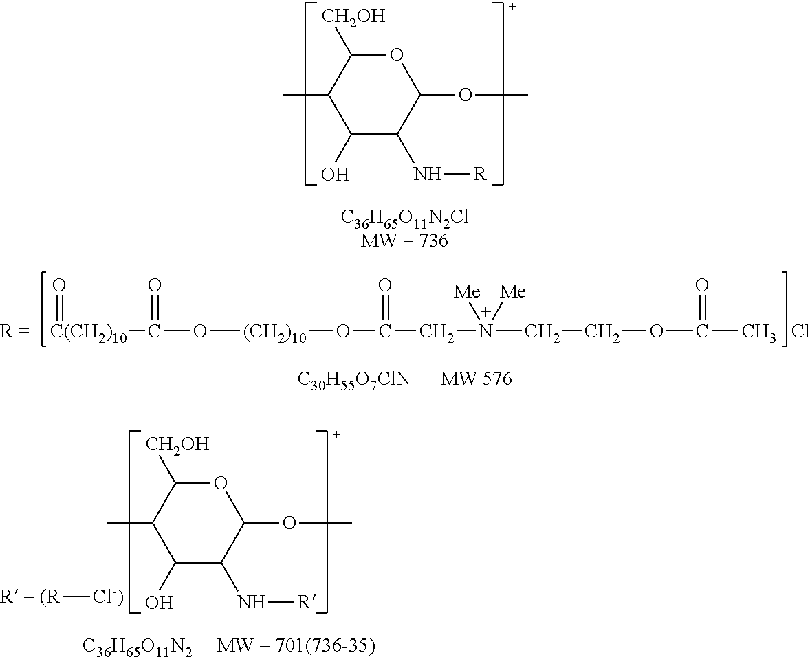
O1C([CH2OH])C(C)C(O)C(N[R])C1OC.O=[C(CH2)10]C(=O)O[(CH2)10]OC(=O)CN(CCOC(=O)C)([Me])[Me].Cl.O1C([CH2OH])C(C)C(O)C(N[R])C1OC.[R = (R][Cl-)]
